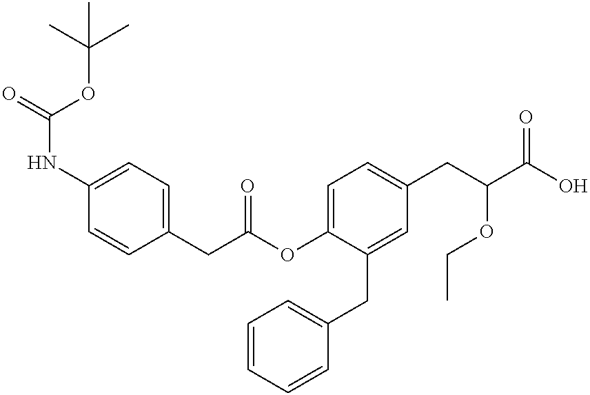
C1(CC(OC2=CC=C(CC(C(O)=O)OCC)C=C2CC2=CC=CC=C2)=O)=CC=C(NC(=O)OC(C)(C)C)C=C1
